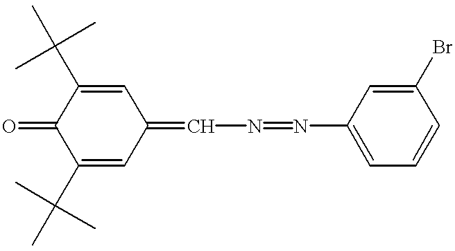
C1(C(C)(C)C)=CC(=CN=NC2=CC=CC(Br)=C2)C=C(C(C)(C)C)C1=O
